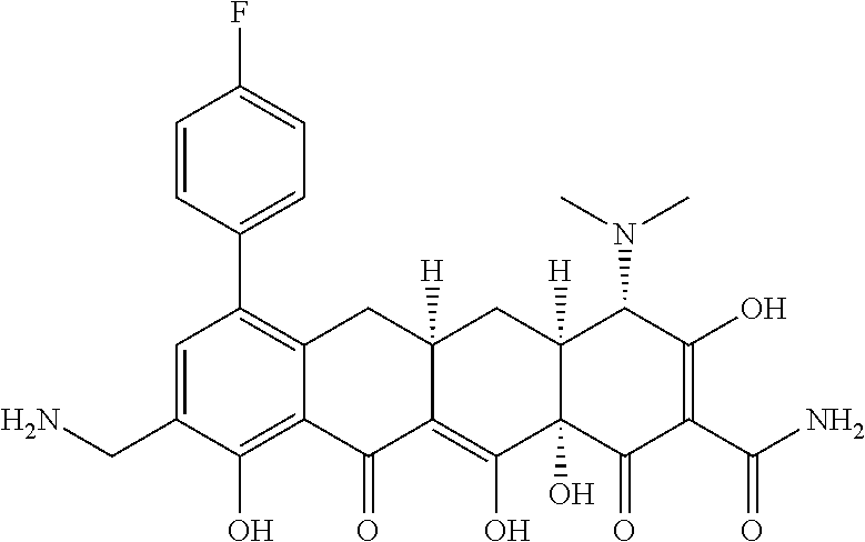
C1(C2=C3C(=C(O)C(CN)=C2)C(=O)C2=C(O)C4(O)C([H])(CC2([H])C3)C(N(C)C)C(O)=C(C(N)=O)C4=O)=CC=C(F)C=C1
